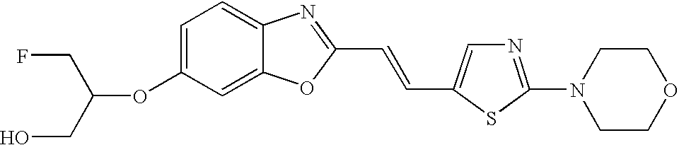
C(OC1=CC=C2C(=C1)OC(C=CC1=CN=C(N3CCOCC3)S1)=N2)(CO)CF
